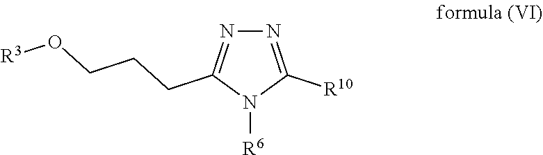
N1=C([R10])N([R6])C(CCCO[R3])=N1
